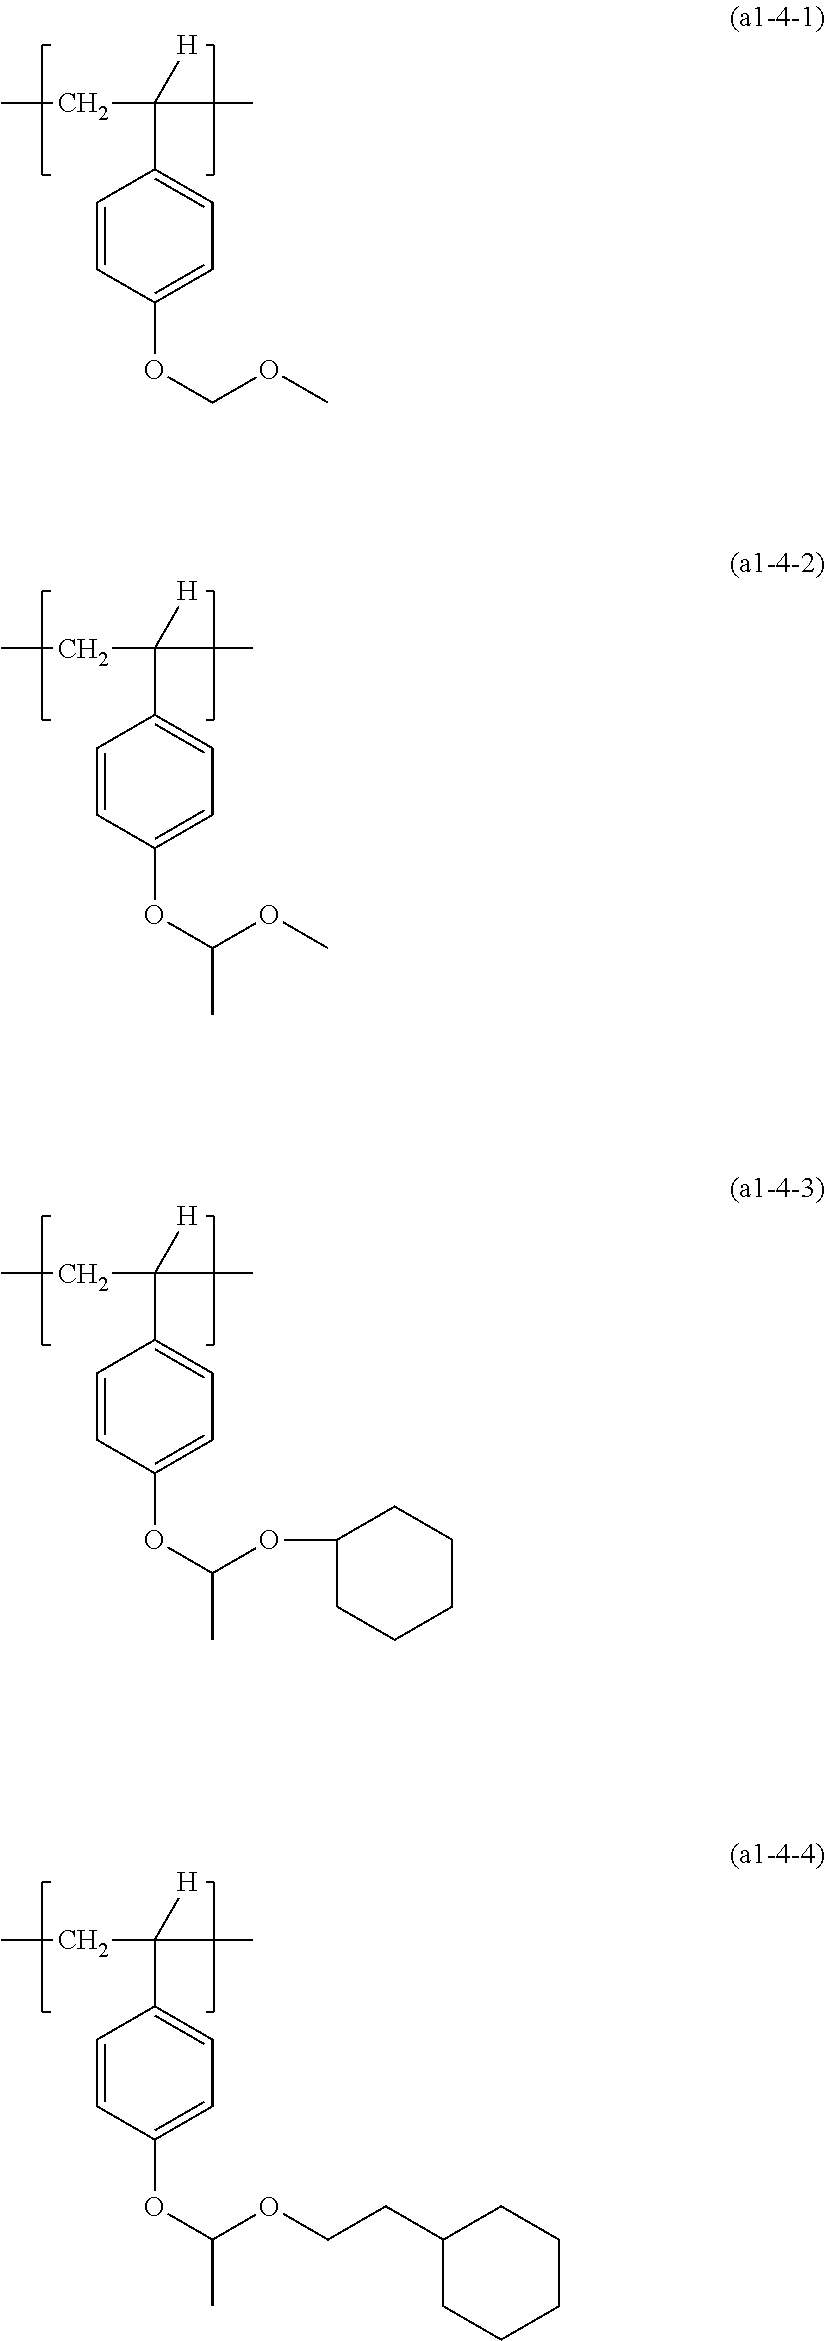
CCC(C)(C1=CC=C(OCOC)C=C1)[H].CCC(C)(C1=CC=C(OC(OC)C)C=C1)[H].CCC(C)(C1=CC=C(OC(OC2CCCCC2)C)C=C1)[H].CCC(C)(C1=CC=C(OC(OCCC2CCCCC2)C)C=C1)[H]
